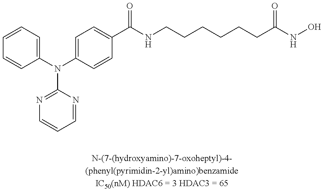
C1=CC=C(N(C2=CC=C(C(NCCCCCCC(NO)=O)=O)C=C2)C2=NC=CC=N2)C=C1
